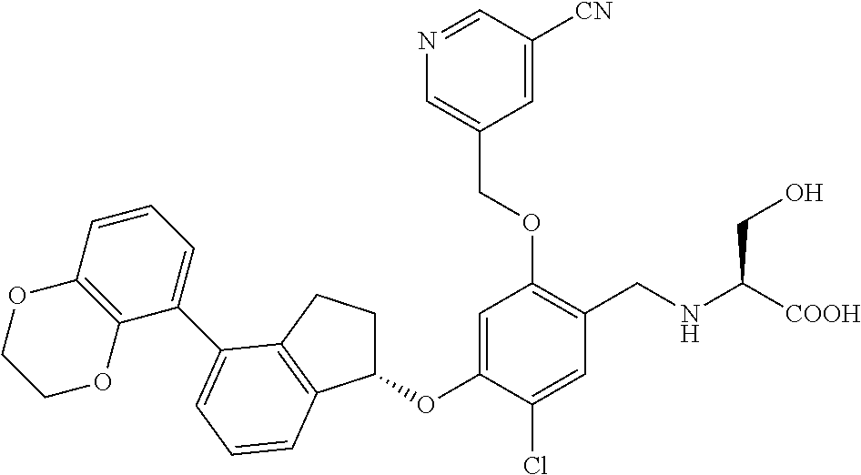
C1(OC2=CC(OCC3=CN=CC([CN])=C3)=C(CNC([COOH])CO)C=C2Cl)CCC2=C1C=CC=C2C1=CC=CC2=C1OCCO2
